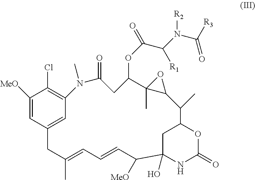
C1([MeO])=CC2=CC(=C1Cl)N(C)C(=O)CC(OC(=O)C(N([R2])C(=O)[R3])[R1])C1(C)C(C(C)C3OC(=O)NC(O)(C([MeO])C=CC=C(C)C2)C3)O1
